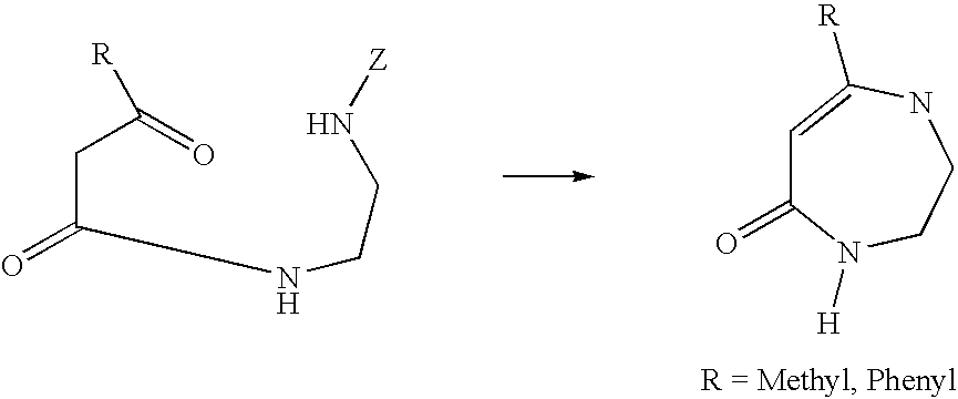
O=C(CC(=O)[R])NCCN[Z].C1=C([R])NCCN([H])C1=O
